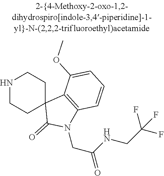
N1CCC2(CC1)C(=O)N(CC(NCC(F)(F)F)=O)C1=C2C(OC)=CC=C1
